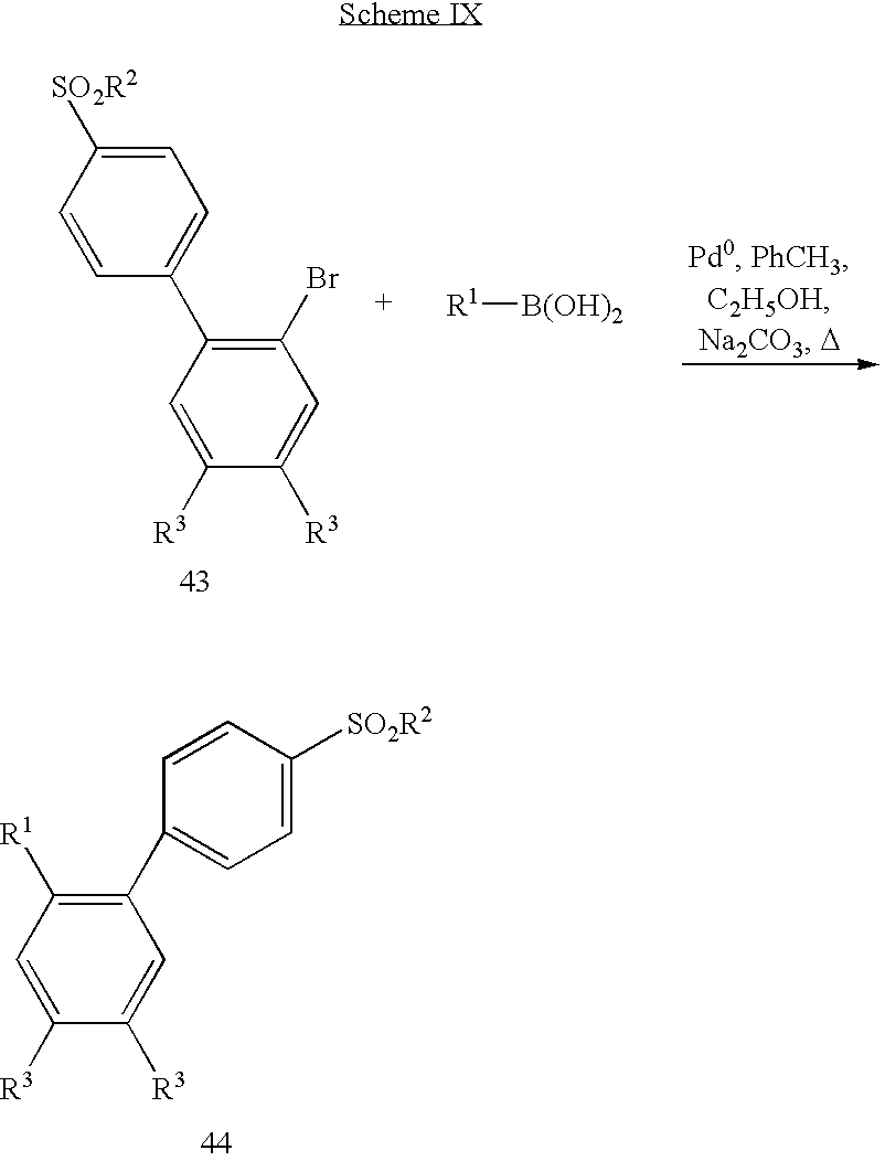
C1=CC(C2=C(Br)C=C([R3])C([R3])=C2)=CC=C1[SO2R2].[R1][B(OH)2].C1=C([R3])C([R3])=CC(C2=CC=C([SO2R2])C=C2)=C1[R1]
